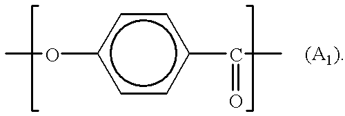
O(c1ccc(C(=O)C)cc1)C
